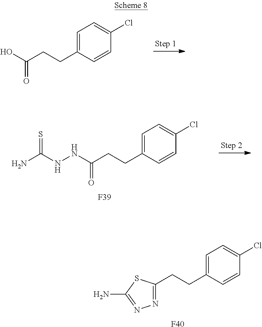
N1=C(CCC2=CC=C(Cl)C=C2)SC(N)=N1.[F40].O=C(O)CCC1=CC=C(Cl)C=C1.O=C(NNC(N)=S)CCC1=CC=C(Cl)C=C1.[F39]
